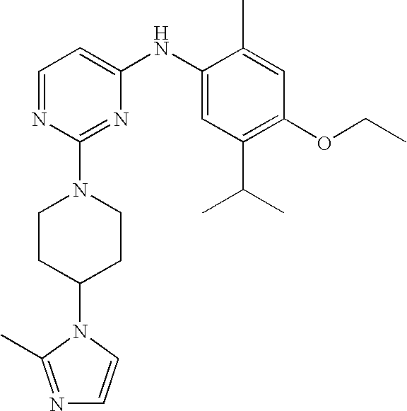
C1=NC(N2CCC(N3C(C)=NC=C3)CC2)=NC(NC2=CC(C(C)C)=C(OCC)C=C2C)=C1
